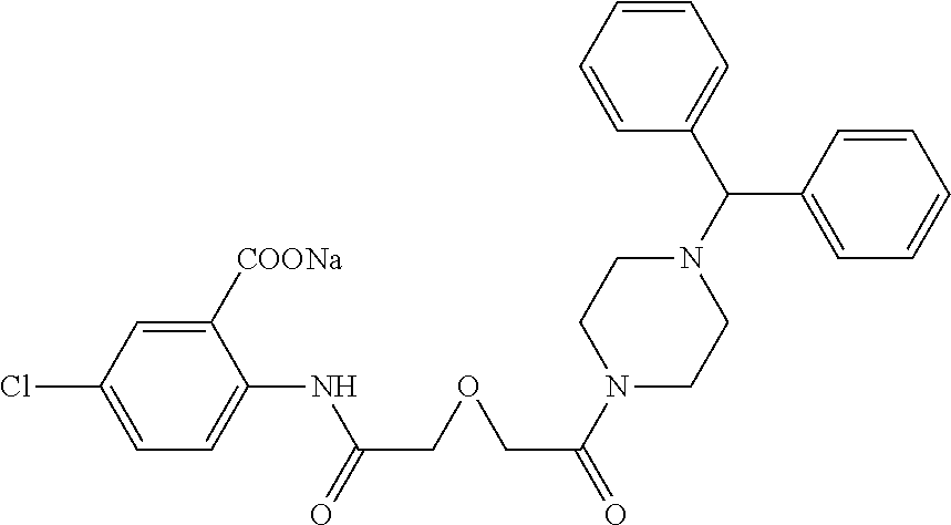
C1([COONa])=CC(Cl)=CC=C1NC(COCC(=O)N1CCN(C(C2=CC=CC=C2)C2=CC=CC=C2)CC1)=O
